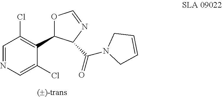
C1=NC=C(Cl)C(C2OC=NC2C(N2CC=CC2)=O)=C1Cl
